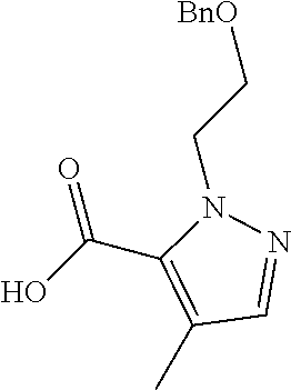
C1(C)=C(C(O)=O)N(CC[BnO])N=C1
